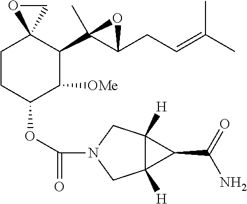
C1CC(OC(=O)N2CC3([H])C([H])(C2)C3C(=O)N)C([OMe])C(C2(C)C(CC=C(C)C)O2)C12OC2
